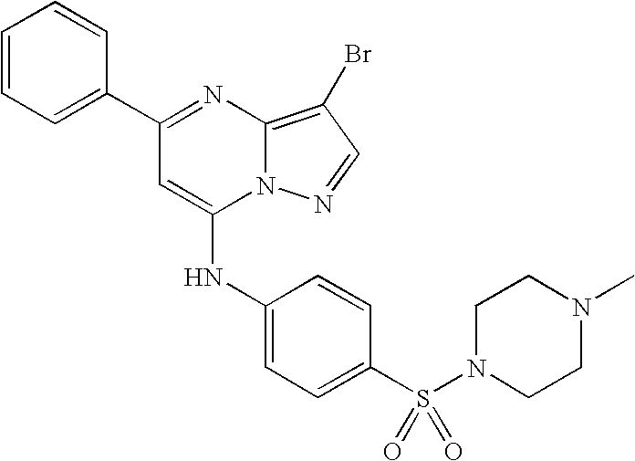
C1=C(C2=NC3=C(Br)C=NN3C(NC3=CC=C(S(=O)(=O)N4CCN(C)CC4)C=C3)=C2)C=CC=C1
